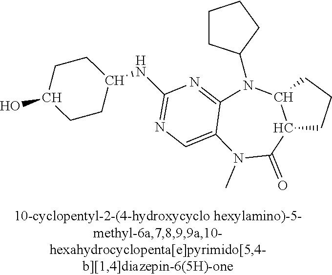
C1CC(N2C3=NC(NC4CCC(O)CC4)=NC=C3N(C)C(=O)C3C2CCC3)CC1
